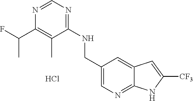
C1=C(CNC2=NC=NC(C(F)C)=C2C)C=C2C(=N1)NC([CF3])=C2.Cl
